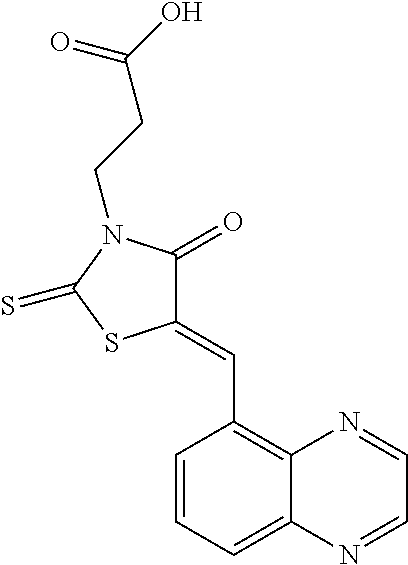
C1(=CC2=C3C(=CC=C2)N=CC=N3)C(=O)N(CCC(O)=O)C(=S)S1
